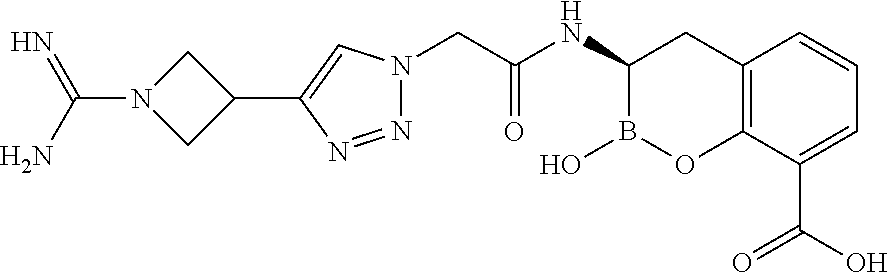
C1N(C(=N)N)CC1C1=CN(CC(NC2B(O)OC3=C(C2)C=CC=C3C(O)=O)=O)N=N1
